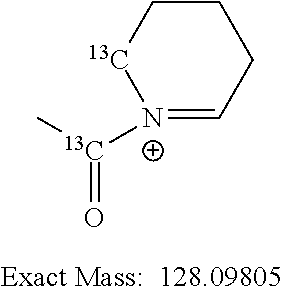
[N+]1([13C](=O)C)=CCCC[13C]1
